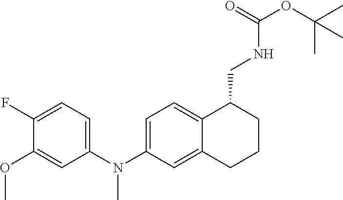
C1(F)=CC=C(N(C2=CC=C3C(=C2)CCCC3CNC(OC(C)(C)C)=O)C)C=C1OC
